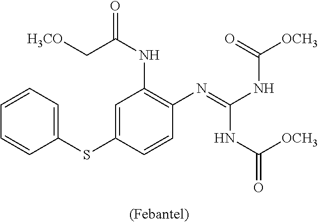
C1=CC=C(SC2=CC(NC(=O)C[H3CO])=C(N=C(NC(=O)[OCH3])NC([OCH3])=O)C=C2)C=C1
